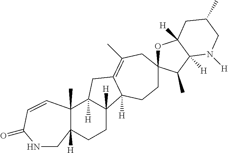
C1CC2([H])C([H])(CC3=C(C)CC4(OC5([H])C([H])(C4C)N([H])CC(C)C5)CCC23[H])C2(C)C1([H])CNC(=O)C=C2
